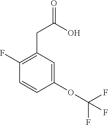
C1(CC(O)=O)=C(F)C=CC(OC(F)(F)F)=C1
